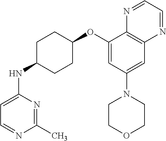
C1(C)=NC(NC2CCC(OC3=CC(N4CCOCC4)=CC4=C3N=CC=N4)CC2)=CC=N1
